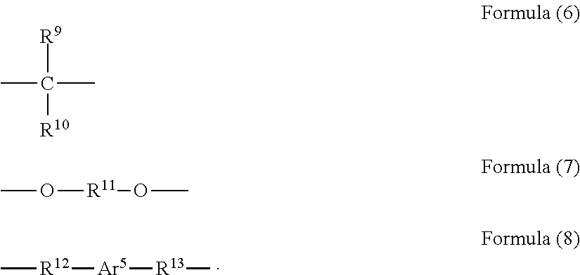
C[R12][Ar5][R13]C.CC(C)([R9])[R10].CO[R11]OC
